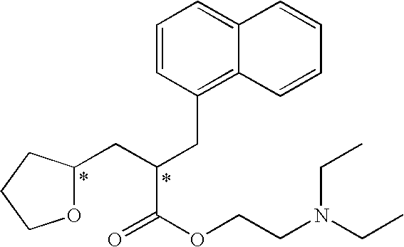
C1=CC(CC(C(=O)OCCN(CC)CC)CC2OCCC2)=C2C(=C1)C=CC=C2
